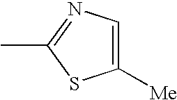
C1([Me])=CN=C(C)S1
